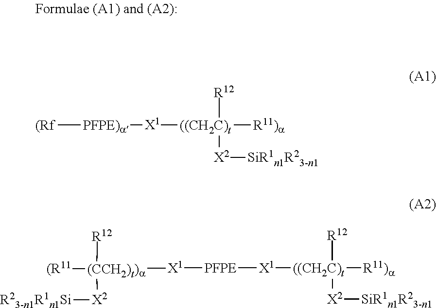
[(Rf][PFPE)a][X1][((CH2C)t]([R11)a])([R12])[X2][SiR1n1R23-n1].[X1]([PFPE][X1][((CH2C)t]([R11)a])([R12])[X2][SiR1n1R23-n1])[(CCH2)t)a]([(R11])([R12])[X2][R23-n1R1n1Si]
